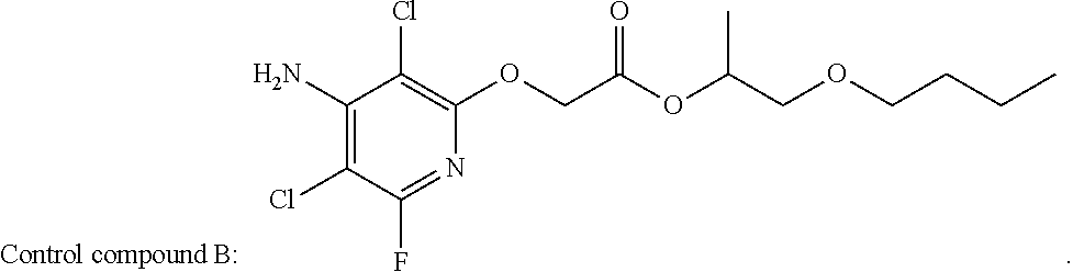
C1(N)=C(Cl)C(F)=NC(OCC(OC(COCCCC)C)=O)=C1Cl
